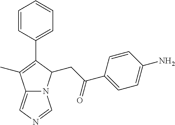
C1=CC(C2=C(C)C3=CN=CN3C2CC(C2=CC=C(N)C=C2)=O)=CC=C1
